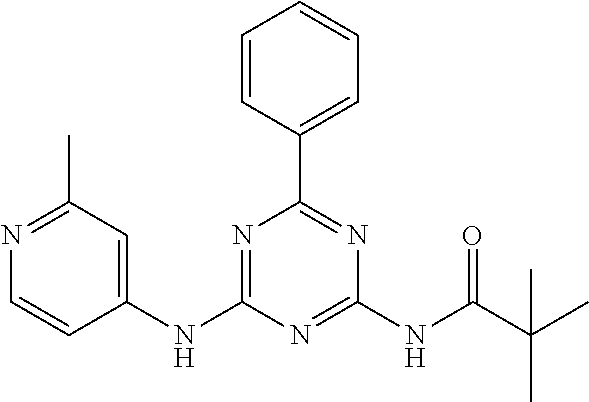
C1(NC2=NC(C3=CC=CC=C3)=NC(NC(C(C)(C)C)=O)=N2)=CC(C)=NC=C1
